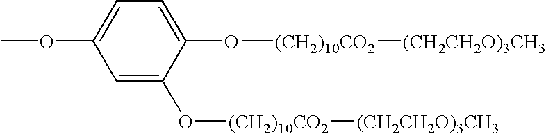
C1=C(O[(CH2)10CO2][(CH2CH2O)3CH3])C(O[(CH2)10CO2][(CH2CH2O)3CH3])=CC=C1OC
